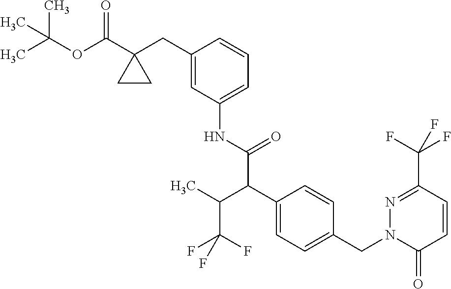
C1(C(F)(F)F)=NN(CC2=CC=C(C(C(NC3=CC=CC(CC4(C(OC(C)(C)C)=O)CC4)=C3)=O)C(C)C(F)(F)F)C=C2)C(=O)C=C1
